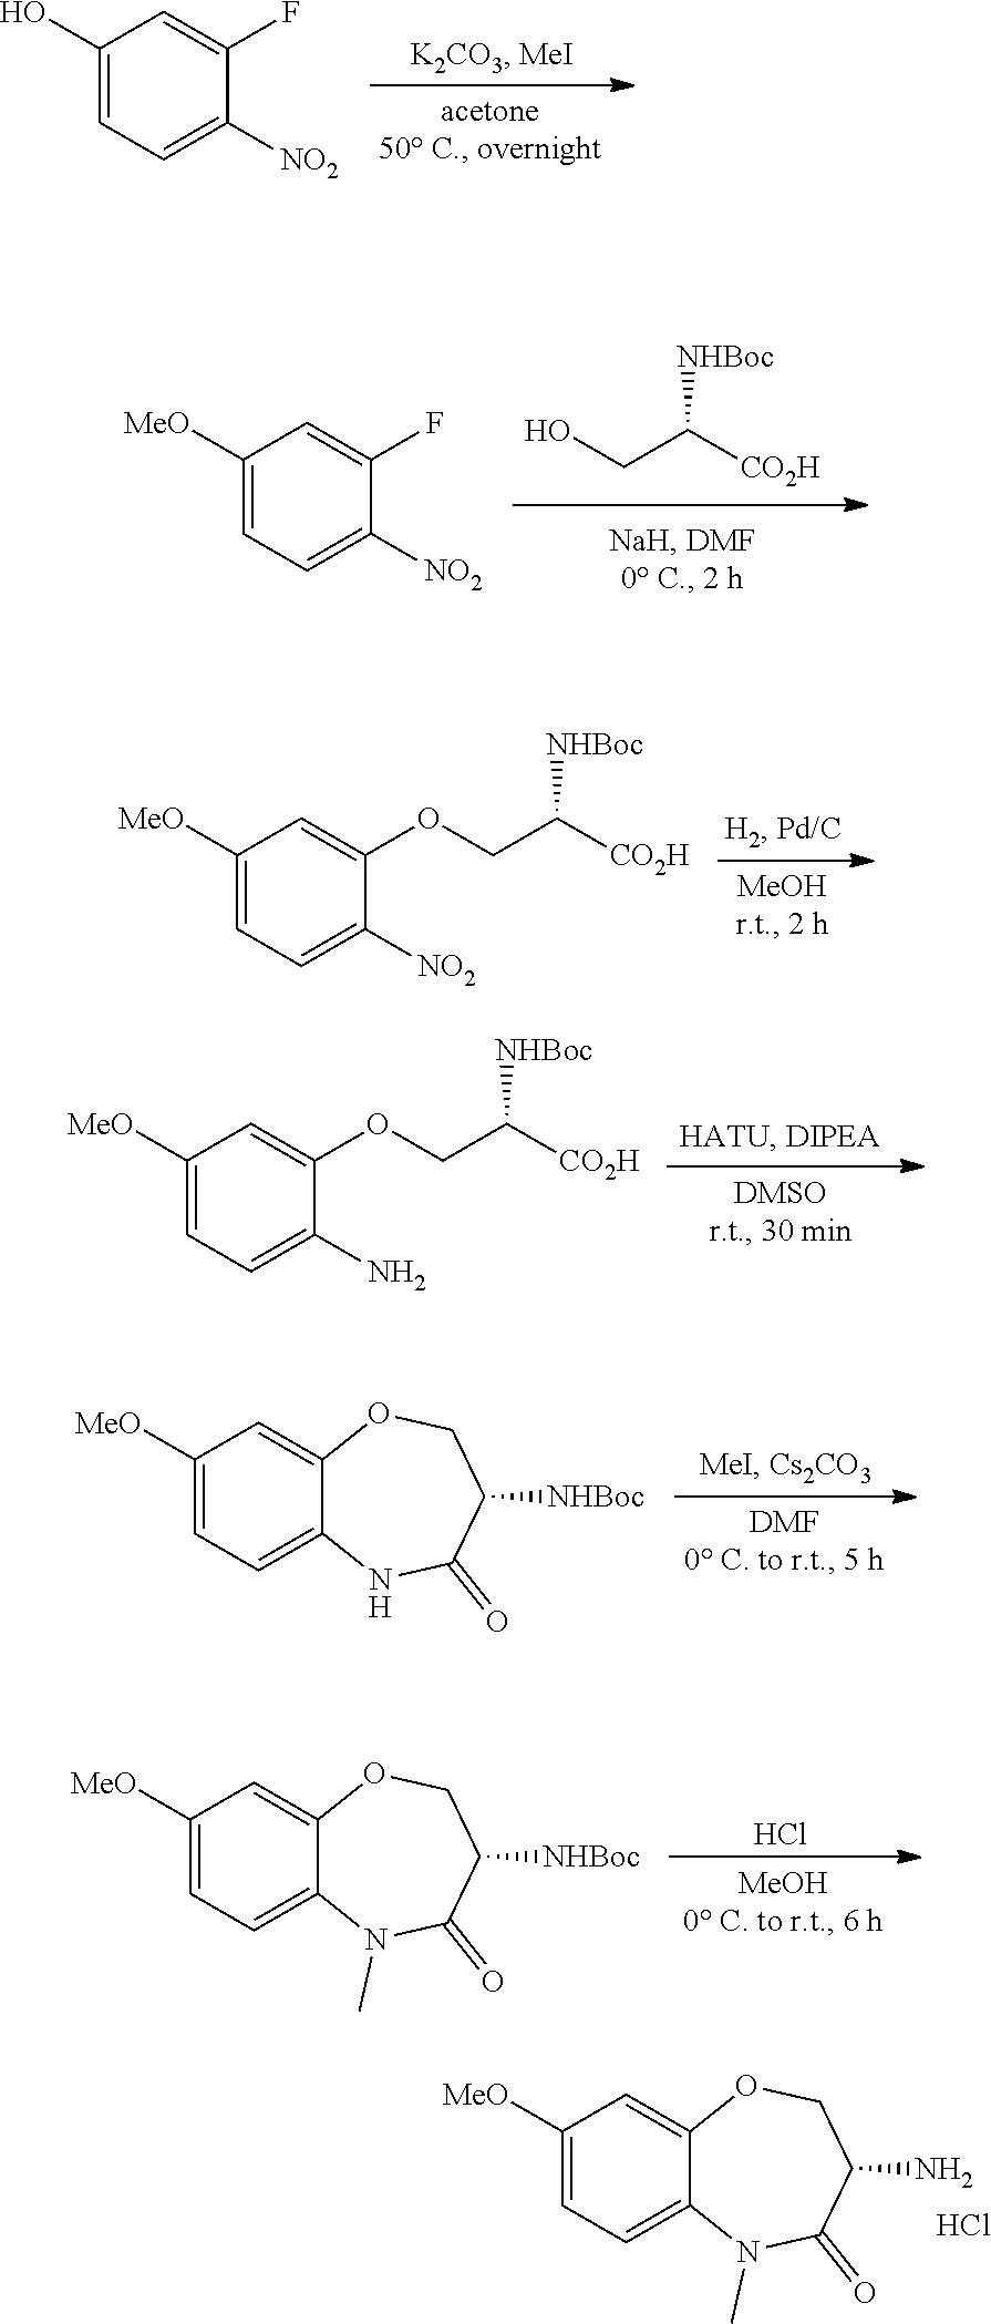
C1([MeO])=CC=C([NO2])C(F)=C1.OCC([CO2H])[NHBoc].C1([MeO])=CC=C([NO2])C(OCC([CO2H])[NHBoc])=C1.C1([MeO])=CC=C(N)C(OCC([CO2H])[NHBoc])=C1.C1=C2C(=CC=C1[MeO])NC(=O)C([NHBoc])CO2.C1=C2C(=CC=C1[MeO])N(C)C(=O)C([NHBoc])CO2.Cl.C1(O)=CC=C([NO2])C(F)=C1.C1=C2C(=CC=C1[MeO])N(C)C(=O)C(N)CO2.Cl
